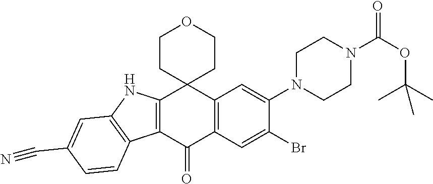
C12=C(C=C(Br)C(N3CCN(C(OC(C)(C)C)=O)CC3)=C1)C(=O)C1=C(C23CCOCC3)NC2=C1C=CC(C#N)=C2
